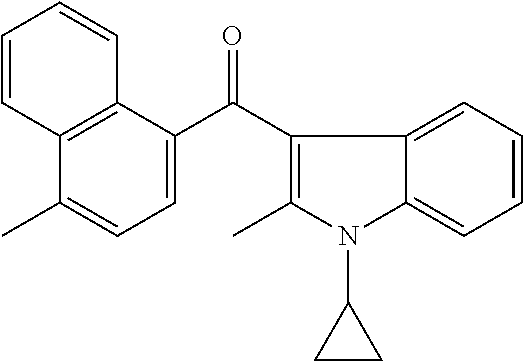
C1(C)=CC=C(C(C2=C(C)N(C3CC3)C3=CC=CC=C23)=O)C2=C1C=CC=C2
